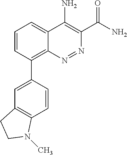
C1=CC(C2=CC3=C(C=C2)N(C)CC3)=C2C(=C1)C(N)=C(C(N)=O)N=N2
